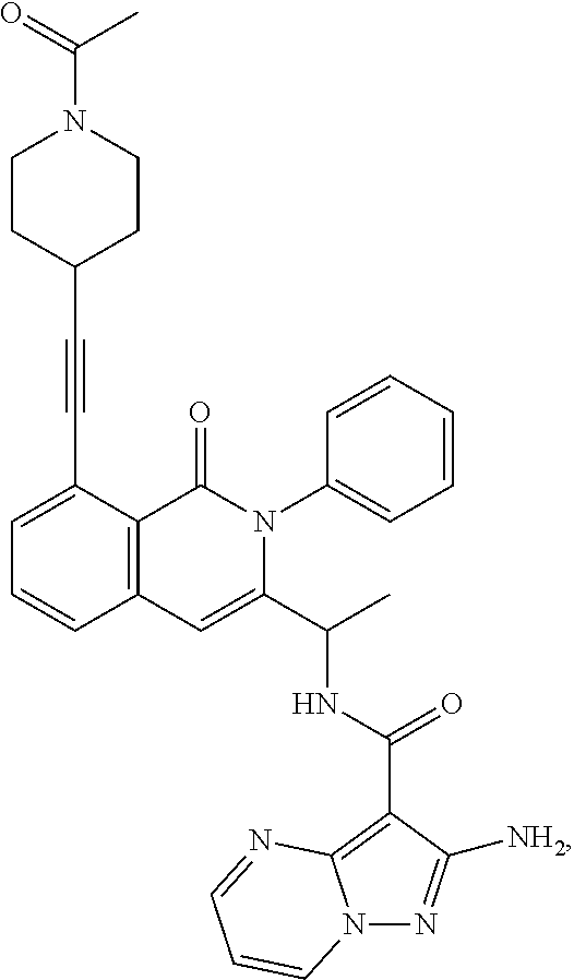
C1=C(C#CC2CCN(C(=O)C)CC2)C2=C(C=C1)C=C(C(C)NC(=O)C1=C3N(N=C1[NH2])C=CC=N3)N(C1=CC=CC=C1)C2=O
